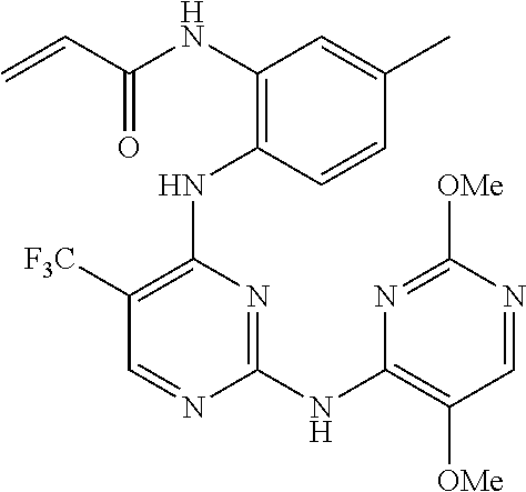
N(C1=C(NC2=C([F3C])C=NC(NC3=C([OMe])C=NC([OMe])=N3)=N2)C=CC(C)=C1)C(C=C)=O
